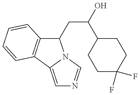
C1(CC(O)C2CCC(F)(F)CC2)C2=C(C3=CN=CN13)C=CC=C2
